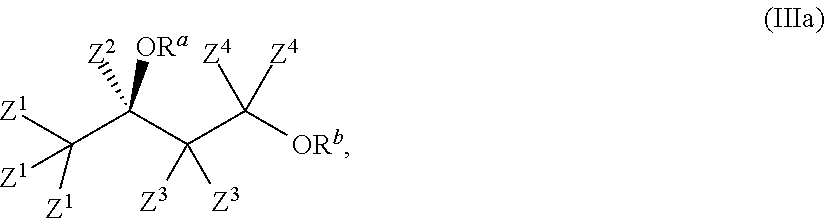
C(C(C(C([ORb])([Z4])[Z4])([Z3])[Z3])([Z2])[ORa])([Z1])([Z1])[Z1]
